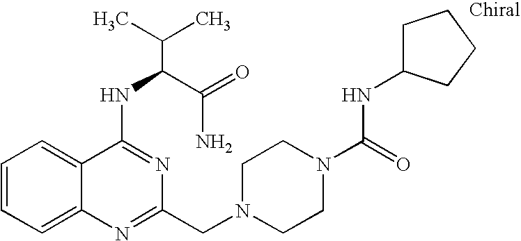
C1=CC=C2C(=C1)C(NC(C(N)=O)C(C)C)=NC(CN1CCN(C(=O)NC3CCCC3)CC1)=N2
